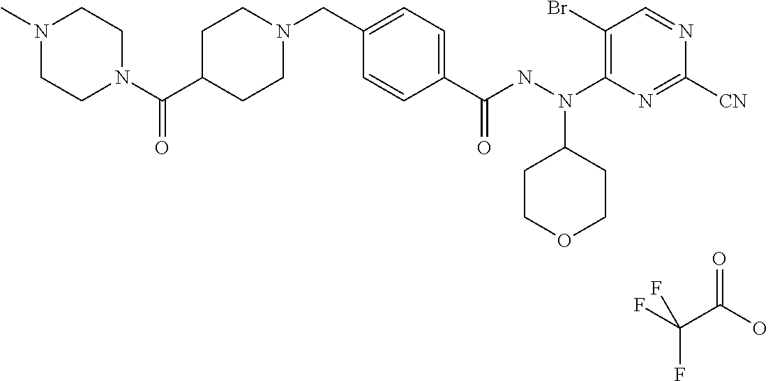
FC(C(O)=O)(F)F.C(C1CCN(CC2=CC=C(C(NN(C3=C(Br)C=NC([CN])=N3)C3CCOCC3)=O)C=C2)CC1)(N1CCN(C)CC1)=O
